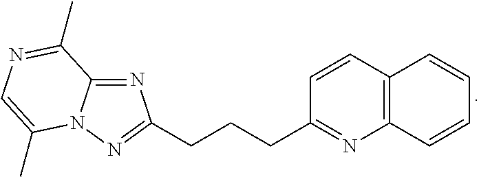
N1=C2N(N=C1CCCC1=NC3=C(C=C1)C=CC=C3)C(C)=CN=C2C
